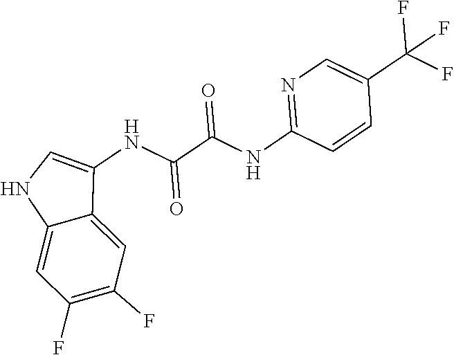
C1(NC(C(NC2=CNC3=CC(F)=C(F)C=C23)=O)=O)=NC=C(C(F)(F)F)C=C1
